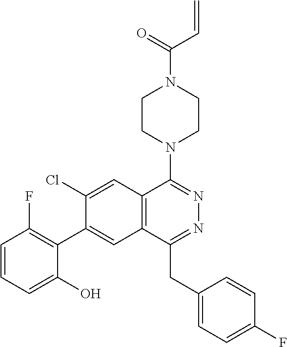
C12=C(C=C(C3=C(F)C=CC=C3O)C(Cl)=C1)C(CC1=CC=C(F)C=C1)=NN=C2N1CCN(C(C=C)=O)CC1
